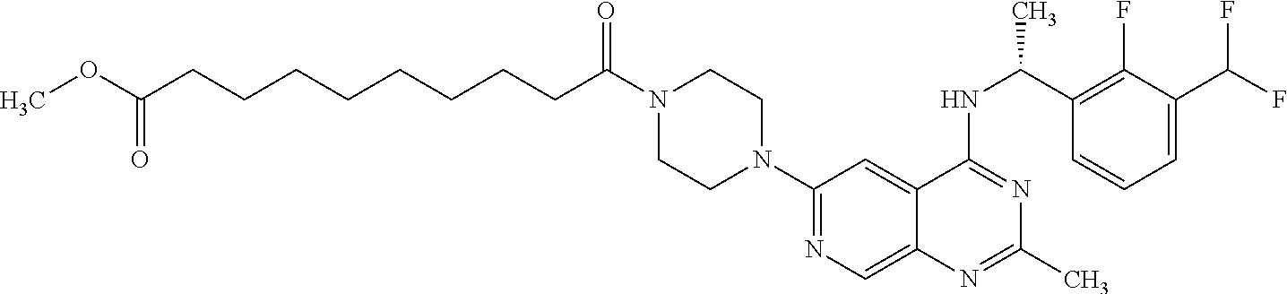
N1=C(NC(C2=C(F)C(C(F)F)=CC=C2)C)C2=CC(N3CCN(C(CCCCCCCCC(OC)=O)=O)CC3)=NC=C2N=C1C
